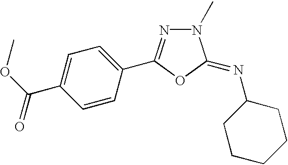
C1=CC(C2=NN(C)C(=NC3CCCCC3)O2)=CC=C1C(OC)=O
